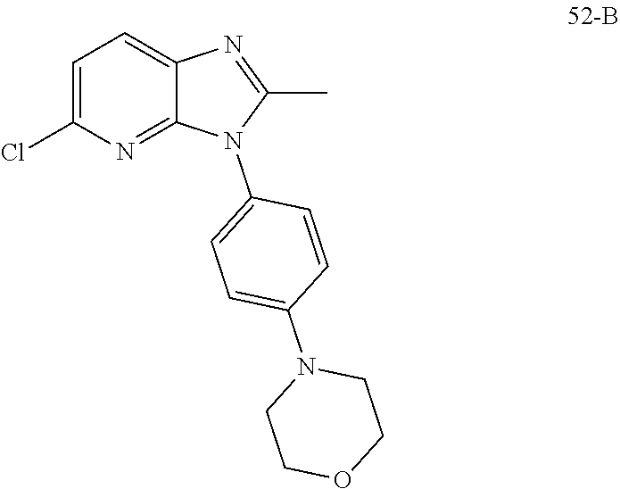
C1(C)=NC2=CC=C(Cl)N=C2N1C1=CC=C(N2CCOCC2)C=C1
